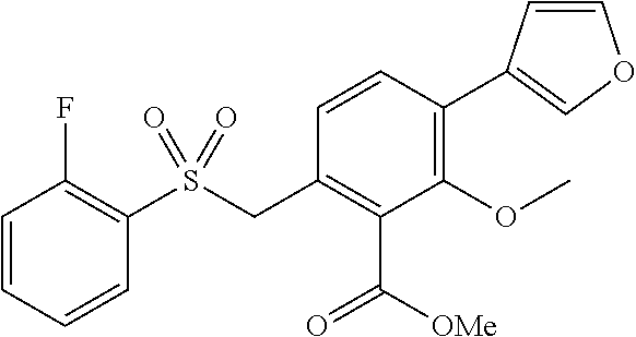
C1=CC(C2=COC=C2)=C(OC)C(C([OMe])=O)=C1CS(C1=C(F)C=CC=C1)(=O)=O
